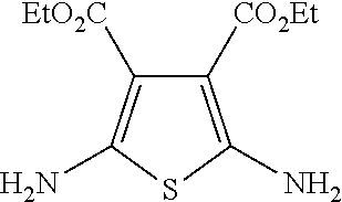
C1([CO2Et])=C(N)SC(N)=C1[EtO2C]
